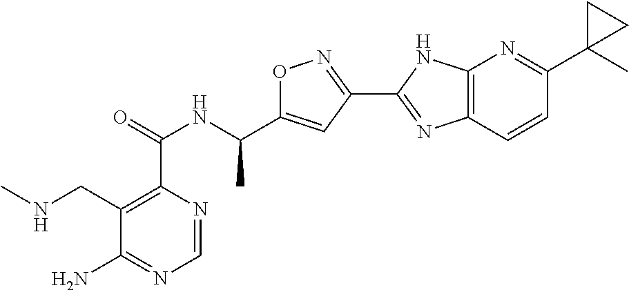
C1=NC(C(=O)NC(C2=CC(C3=NC4=C(N3)N=C(C3(C)CC3)C=C4)=NO2)C)=C(CNC)C(N)=N1
